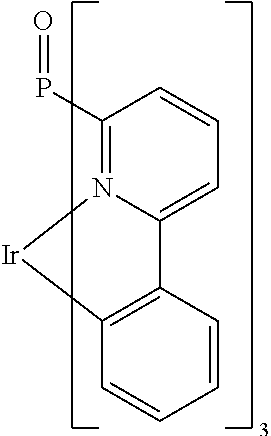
C12=CC=CC(P=O)=N1[Ir]C1=C2C=CC=C1
